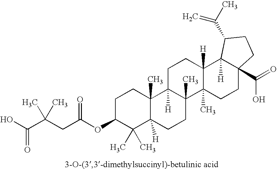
C1C(OC(CC(C(O)=O)(C)C)=O)C(C)(C)C2([H])C(C)(C1)C1([H])C(C)(CC2)C2(C)C([H])(CC1)C1([H])C(C(=O)O)(CC2)CCC1C(C)=C
